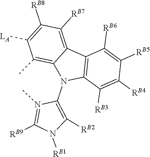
C1(N2C3=C(C4=C([RB7])C([RB8])=C([LA])C(C)=C24)C([RB6])=C([RB5])C([RB4])=C3[RB3])=C([RB2])N([RB1])C([RB9])=N1C
